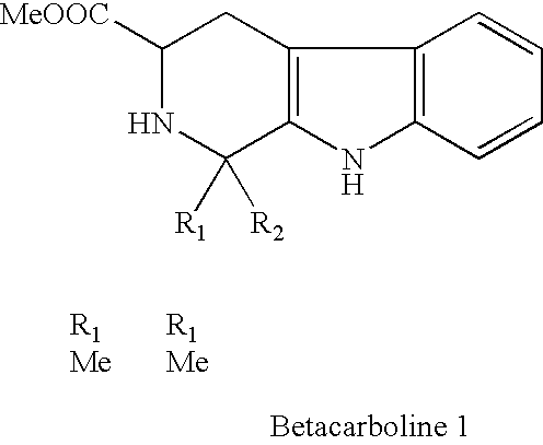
C1([MeOOC])NC([R1])([R2])C2=C(C1)C1=C(N2)C=CC=C1
